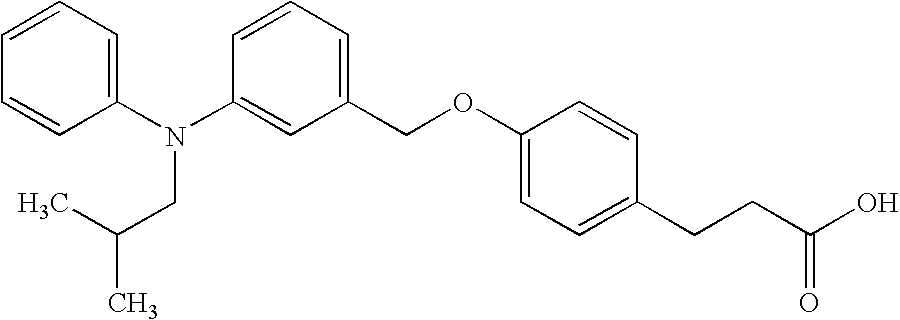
C1(N(C2=CC(COC3=CC=C(CCC(O)=O)C=C3)=CC=C2)CC(C)C)=CC=CC=C1
